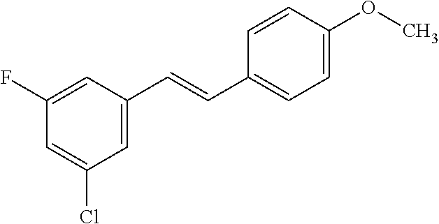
C1=C(Cl)C=C(C=CC2=CC=C(OC)C=C2)C=C1F
